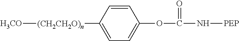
[H3CO][(CH2CH2O)n]C1=CC=C(OC(N[PEP])=O)C=C1
